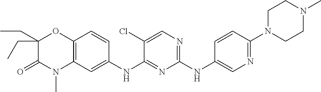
C1(NC2=CN=C(N3CCN(C)CC3)C=C2)=NC=C(Cl)C(NC2=CC3=C(C=C2)OC(CC)(CC)C(=O)N3C)=N1
